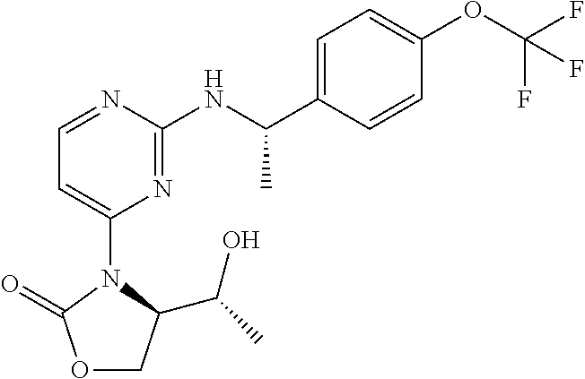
C1=C(OC(F)(F)F)C=CC(C(NC2=NC(N3C(C(C)O)COC3=O)=CC=N2)C)=C1
